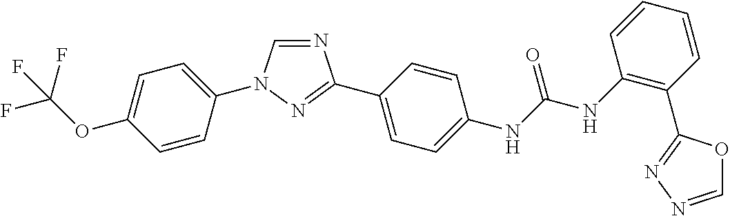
C1=C(N2C=NC(C3=CC=C(NC(NC4=C(C5=NN=CO5)C=CC=C4)=O)C=C3)=N2)C=CC(OC(F)(F)F)=C1
